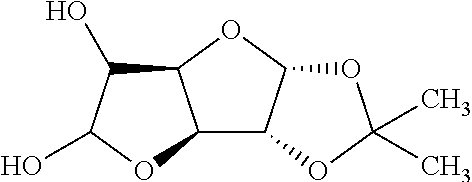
C12C(O)C(O)OC1C1C(O2)OC(C)(C)O1
